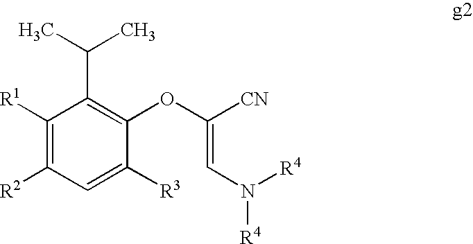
C1([R1])=C([R2])C=C([R3])C(OC([CN])=CN([R4])[R4])=C1C(C)C
